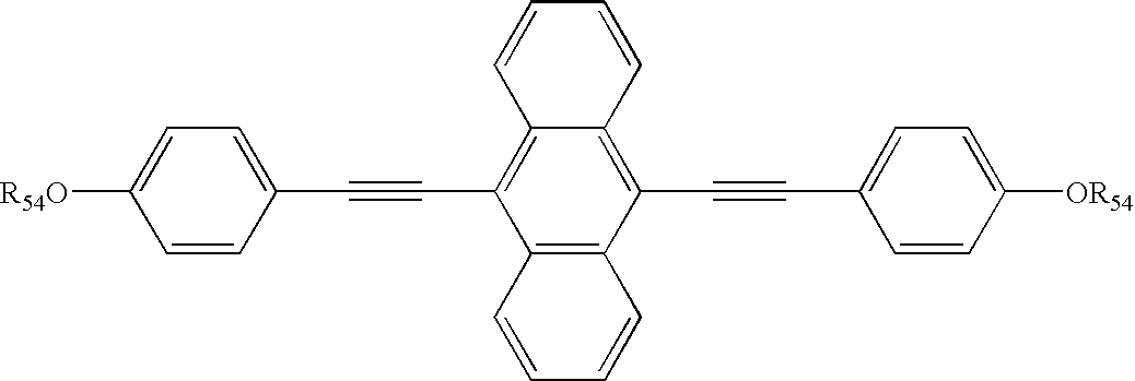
[R54O]C1=CC=C(C#CC2=C3C(=C(C#CC4=CC=C([OR54])C=C4)C4=C2C=CC=C4)C=CC=C3)C=C1
